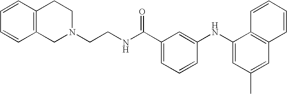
C1=CC2=C(C=C1)CN(CCNC(C1=CC=CC(NC3=CC(C)=CC4=C3C=CC=C4)=C1)=O)CC2
